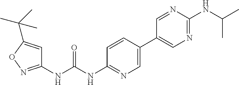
C1(C2=CN=C(NC(NC3=NOC(C(C)(C)C)=C3)=O)C=C2)=CN=C(NC(C)C)N=C1
